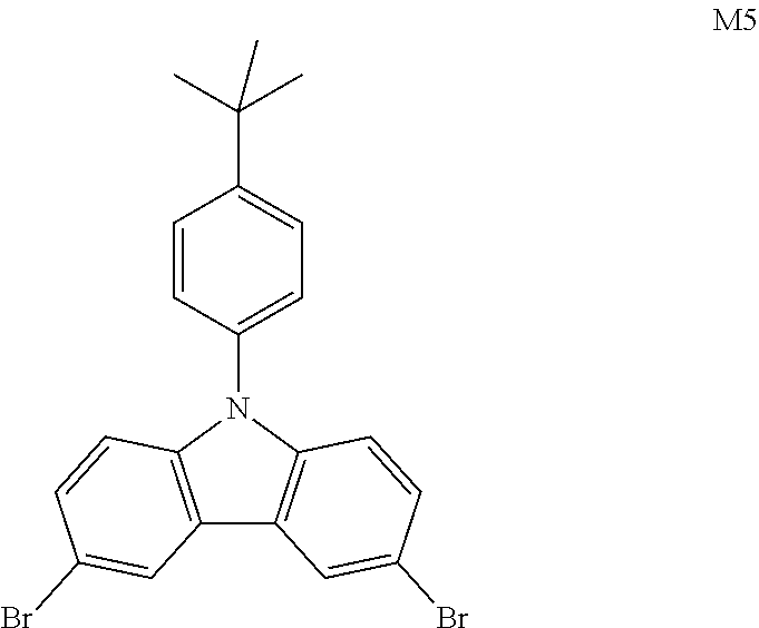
C1=CC(N2C3=C(C4=C2C=CC(Br)=C4)C=C(Br)C=C3)=CC=C1C(C)(C)C
